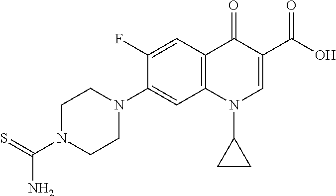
C1N(C(=S)N)CCN(C2=CC3=C(C=C2F)C(=O)C(C(O)=O)=CN3C2CC2)C1
